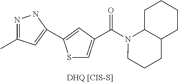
[DHQ [CIS-S]].S1C=C(C(N2CCCC3C2CCCC3)=O)C=C1C1=CC(C)=NN1
